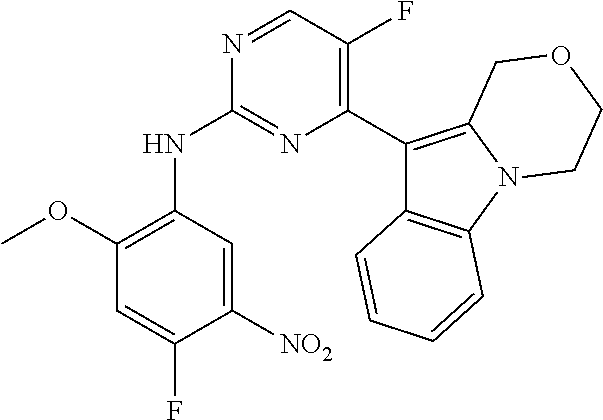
C1(C2=C(F)C=NC(NC3=C(OC)C=C(F)C([NO2])=C3)=N2)=C2N(C3=C1C=CC=C3)CCOC2
